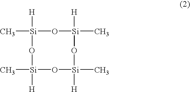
C[Si]1([H])O[Si]([H])(C)O[Si]([H])(C)O[Si]([H])(C)O1
